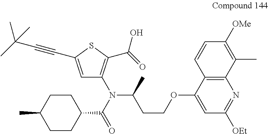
C(CCOC1=CC([OEt])=NC2=C1C=CC([OMe])=C2C)(N(C(C1CCC(C)CC1)=O)C1=C(C(O)=O)SC(C#CC(C)(C)C)=C1)C
